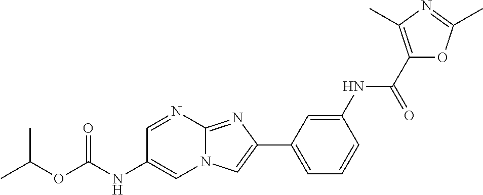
C1=NC2=NC(C3=CC=CC(NC(C4=C(C)N=C(C)O4)=O)=C3)=CN2C=C1NC(OC(C)C)=O
